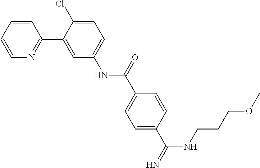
C(CNC(C1=CC=C(C(NC2=CC=C(Cl)C(C3=NC=CC=C3)=C2)=O)C=C1)=N)COC
